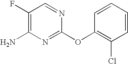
C1(F)=C(N)N=C(OC2=C(Cl)C=CC=C2)N=C1
